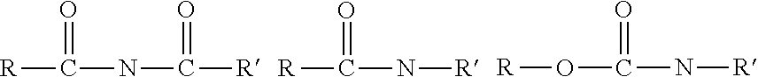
[R]C(NC([R])=O)=O.[R]C(N[R])=O.[R]OC(N[R])=O
